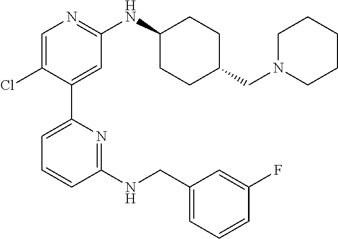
C1=C(Cl)C(C2=CC=CC(NCC3=CC=CC(F)=C3)=N2)=CC(NC2CCC(CN3CCCCC3)CC2)=N1
